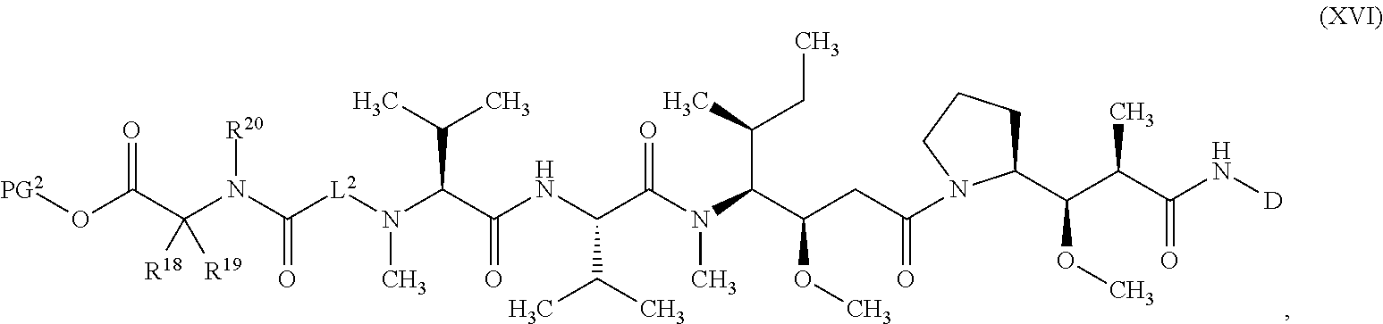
[PG2]OC(C(N(C([L2]N(C(C(NC(C(N(C(C(CC(=O)N1C(C(C(C(N[D])=O)C)OC)CCC1)OC)C(C)CC)C)=O)C(C)C)=O)C(C)C)C)=O)[R20])([R19])[R18])=O
